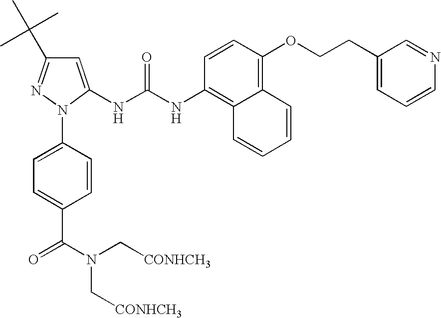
C1=C(NC(NC2=C3C(=C(OCCC4=CC=CN=C4)C=C2)C=CC=C3)=O)N(C2=CC=C(C(N(C[CONHCH3])C[CONHCH3])=O)C=C2)N=C1C(C)(C)C
